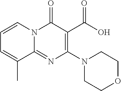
N1(C2=C(C(O)=O)C(=O)N3C(=N2)C(C)=CC=C3)CCOCC1
